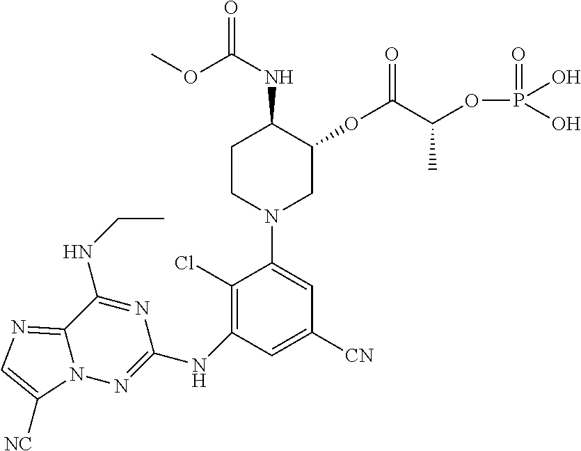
C1CN(C2=CC([CN])=CC(NC3=NN4C(=NC=C4[NC])C(NCC)=N3)=C2Cl)CC(OC(C(OP(=O)(O)O)C)=O)C1NC(=O)OC
